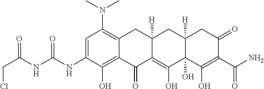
C1=C(NC(NC(CCl)=O)=O)C(O)=C2C(=C1N(C)C)CC1([H])C(=C(O)C3(O)C([H])(C1)CC(=O)C(C(N)=O)=C3O)C2=O
